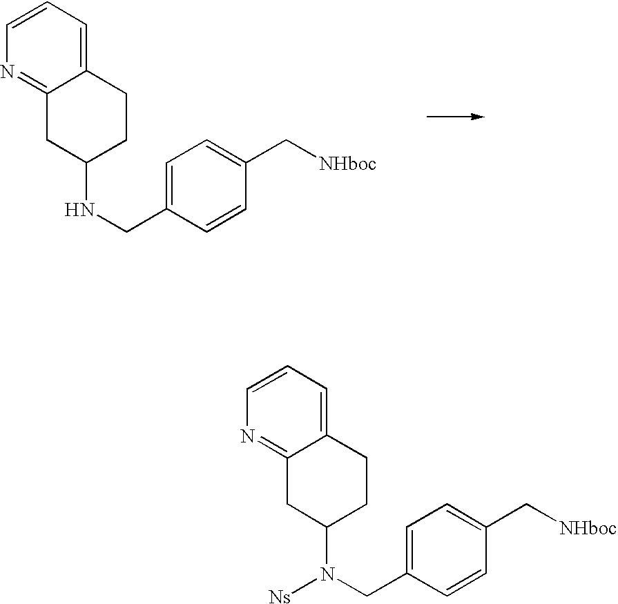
C1=CC=C2C(=N1)CC(NCC1=CC=C(C[NHboc])C=C1)CC2.C1=CC=C2C(=N1)CC(N(CC1=CC=C(C[NHboc])C=C1)[Ns])CC2
